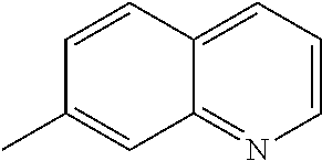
C1=CC=C2C(=N1)C=C(C)C=C2
